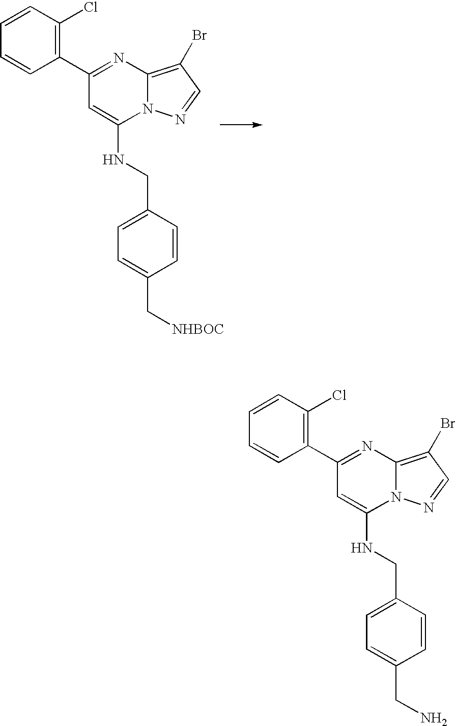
C12=C(Br)C=NN1C(NCC1=CC=C(CN)C=C1)=CC(C1=C(Cl)C=CC=C1)=N2.C12=C(Br)C=NN1C(NCC1=CC=C(C[NHBOC])C=C1)=CC(C1=C(Cl)C=CC=C1)=N2
